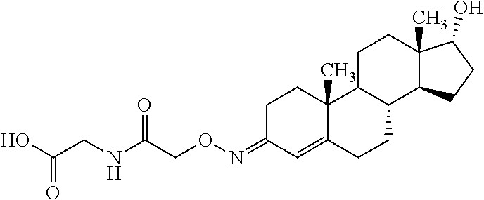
C1C(=NOCC(NCC(O)=O)=O)C=C2C(C)(C1)C1C(CC2)C2C(C)(CC1)C(O)CC2
